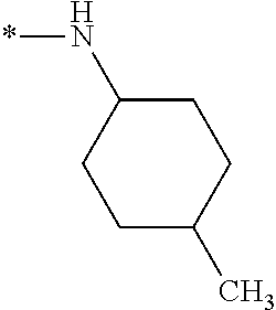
C1C(N*)CCC(C)C1
